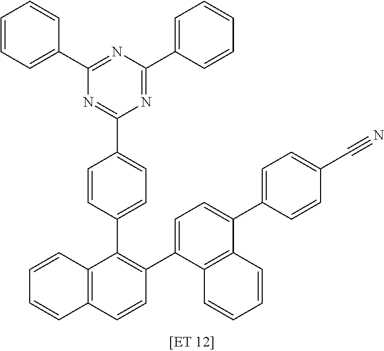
C1=CC=CC(C2=NC(C3=CC=CC=C3)=NC(C3=CC=C(C4=C(C5=CC=C(C6=CC=C(C#N)C=C6)C6=C5C=CC=C6)C=CC5=C4C=CC=C5)C=C3)=N2)=C1
